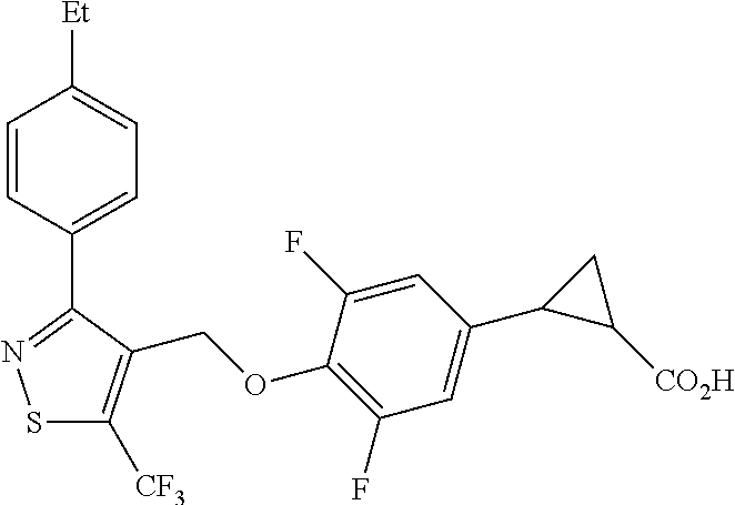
S1C([CF3])=C(COC2=C(F)C=C(C3C([CO2H])C3)C=C2F)C(C2=CC=C([Et])C=C2)=N1
